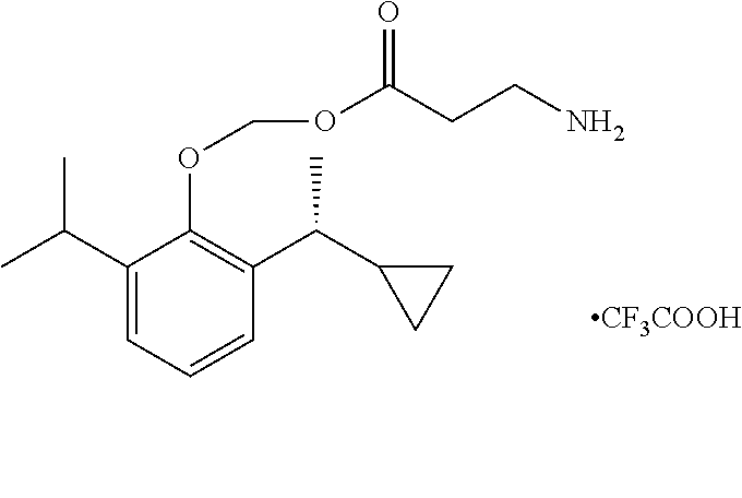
C1(C(C)C)=CC=CC(C(C2CC2)C)=C1OCOC(CCN)=O.[CF3COOH]
